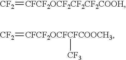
[CF2]=[CFCF2OCF2CF2CF2COOH].[CF2]=[CFCF2OCFCFCOOCH3][CF3]
